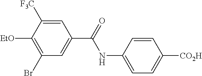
C1=C(NC(=O)C2=CC(Br)=C([EtO])C([F3C])=C2)C=CC([CO2H])=C1
